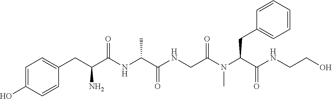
C1=C(O)C=CC(CC(C(NC(C(NCC(N(C(C(NCCO)=O)CC2=CC=CC=C2)C)=O)=O)C)=O)N)=C1
